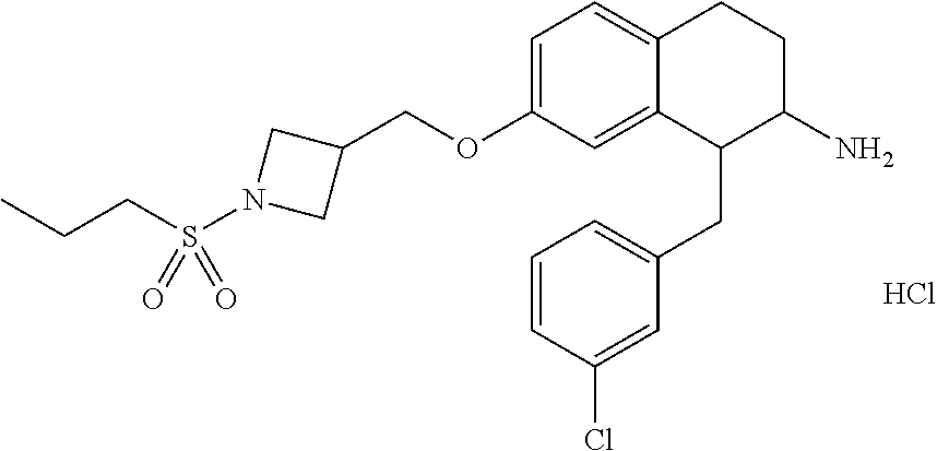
C1=C(OCC2CN(S(=O)(CCC)=O)C2)C=C2C(=C1)CCC(N)C2CC1=CC=CC(Cl)=C1.Cl
